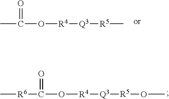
CC(O[R4][Q3][R5]C)=O.C[R6]C(O[R4][Q3][R5]OC)=O
